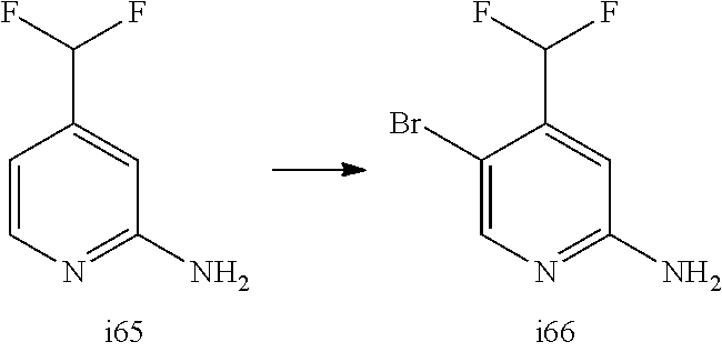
C1=CN=C(N)C=C1C(F)F.C1(Br)=CN=C(N)C=C1C(F)F
